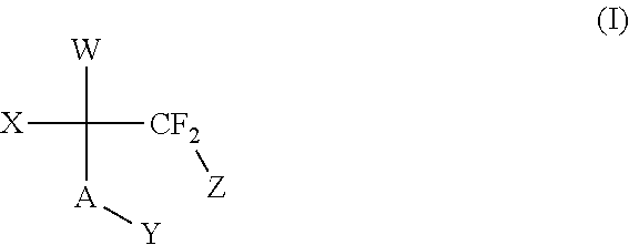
[X]C([CF2][Z])([W])[A][Y]
